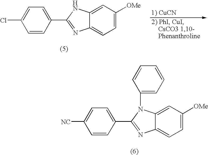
C1=CC(C2=NC3=CC=C([OMe])C=C3N2)=CC=C1Cl.C1=CC(C2=NC3=CC=C([OMe])C=C3N2C2=CC=CC=C2)=CC=C1[NC]
